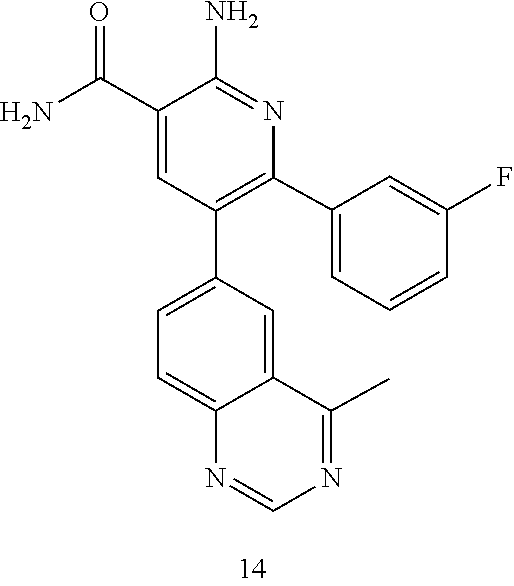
C1(C2=C(C3=CC=C4C(=C3)C(C)=NC=N4)C=C(C(N)=O)C(N)=N2)=CC=CC(F)=C1
